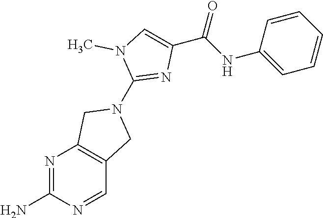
N1=C(N)N=CC2=C1CN(C1=NC(C(NC3=CC=CC=C3)=O)=CN1C)C2
